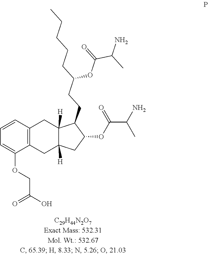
C12=C(C(OCC(O)=O)=CC=C1)CC1([H])C([H])(C2)C(CCC(CCCCC)OC(C(C)N)=O)C(OC(C(C)N)=O)C1
